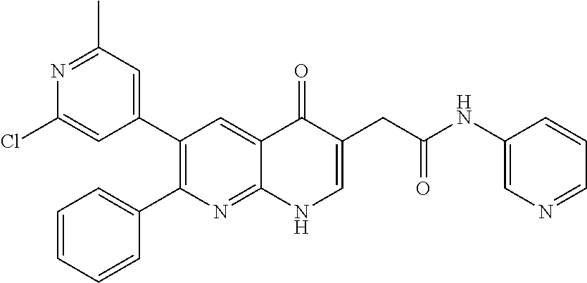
N1=C(C)C=C(C2=C(C3=CC=CC=C3)N=C3C(=C2)C(=O)C(CC(NC2=CN=CC=C2)=O)=CN3)C=C1Cl
